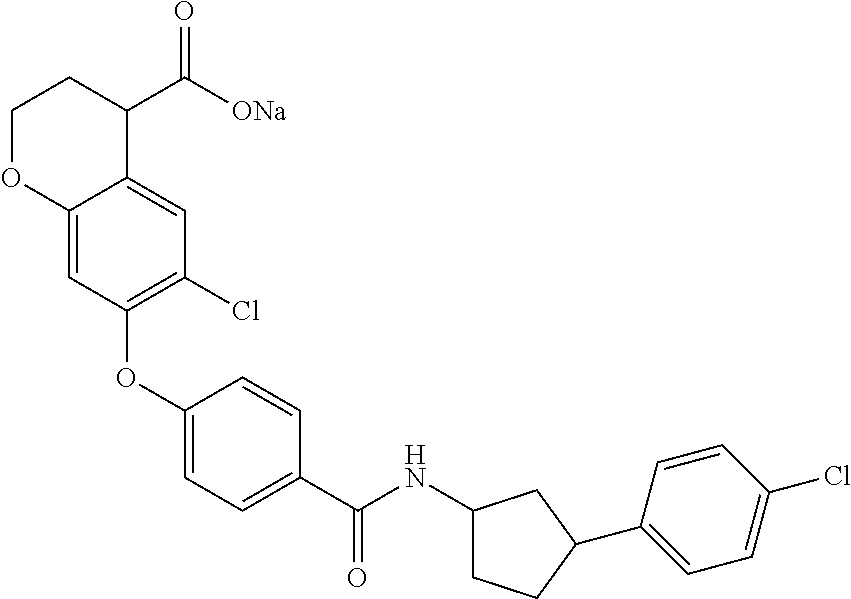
C1(OC2=C(Cl)C=C3C(=C2)OCCC3C([ONa])=O)=CC=C(C(NC2CCC(C3=CC=C(Cl)C=C3)C2)=O)C=C1
